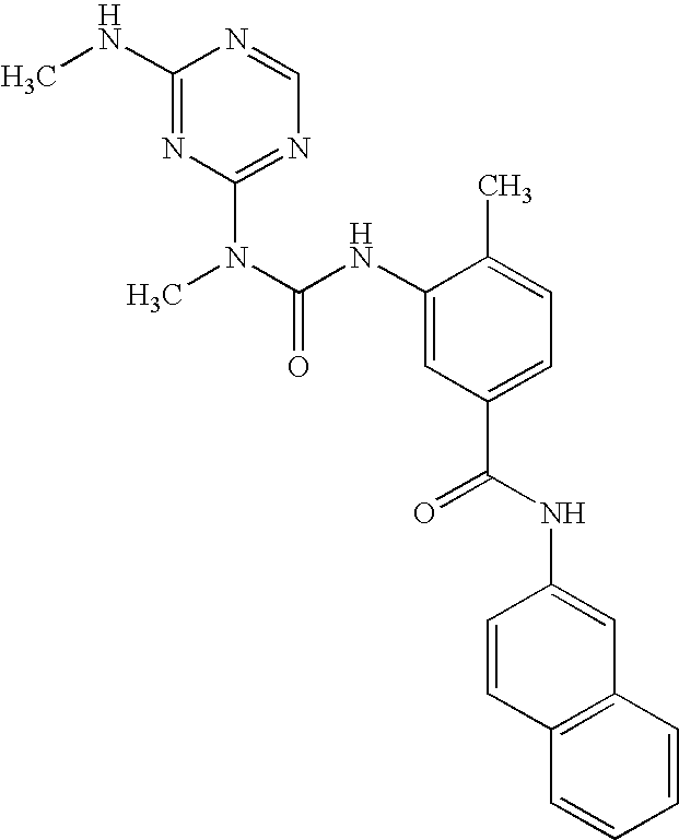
C1(NC)=NC(N(C)C(NC2=CC(C(=O)NC3=CC4=C(C=C3)C=CC=C4)=CC=C2C)=O)=NC=N1
